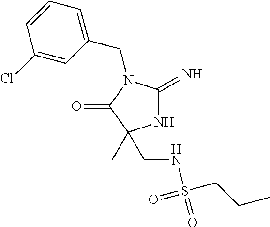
N1C(=N)N(CC2=CC=CC(Cl)=C2)C(=O)C1(C)CNS(=O)(CCC)=O
